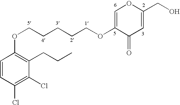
C1=CC(Cl)=C(Cl)C(CCC)=C1OCCCCCOC1=COC(CO)=CC1=O
